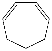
C1=CCCCC=C1
